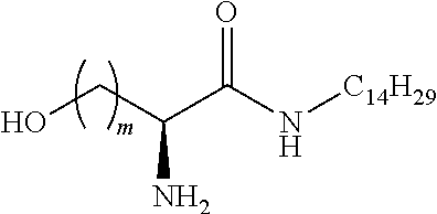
OCC(C(N[C14H29])=O)N
